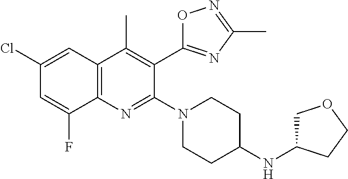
C1(Cl)=CC2=C(N=C(N3CCC(NC4COCC4)CC3)C(C3=NC(C)=NO3)=C2C)C(F)=C1
